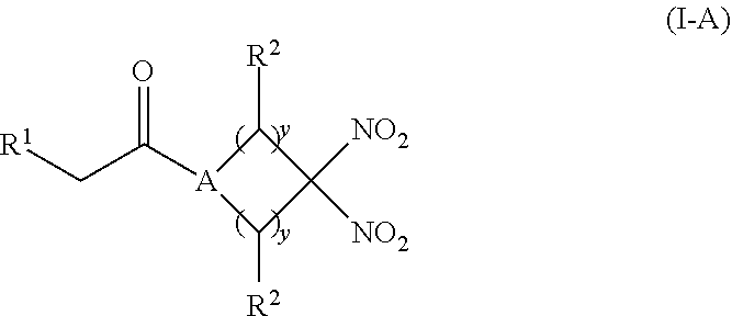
[A]1(C(C[R1])=O)C([R2])C([NO2])([NO2])C1[R2]
